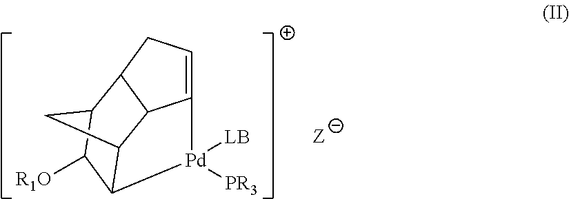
C12=CCC3C1C1C(C([R1O])C3C1)[Pd]2([PR3])[LB].[Z]
